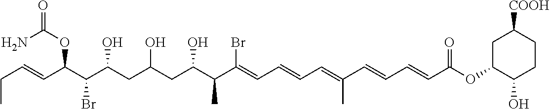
CCC=CC(C(C(CC(CC(C(C(=CC=CC=C(C=CC=CC(OC1CC([COOH])CCC1O)=O)C)Br)C)O)O)O)Br)OC(N)=O
